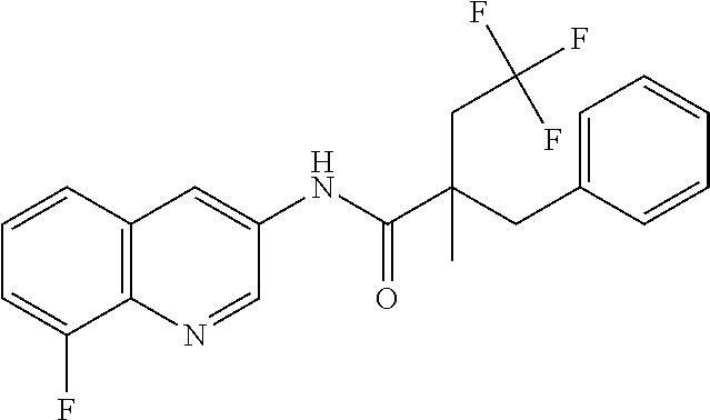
C12=C(N=CC(NC(=O)C(CC3=CC=CC=C3)(CC(F)(F)F)C)=C1)C(F)=CC=C2
